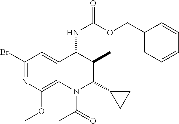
C1(Br)=NC(OC)=C2C(=C1)C(NC(OCC1=CC=CC=C1)=O)C(C)C(C1CC1)N2C(=O)C
